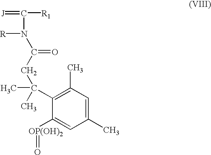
C1(C(C)(C)CC(N([R])C(=[J])[R1])=O)=C(C)C=C(C)C=C1[OP(OH)2]=O
